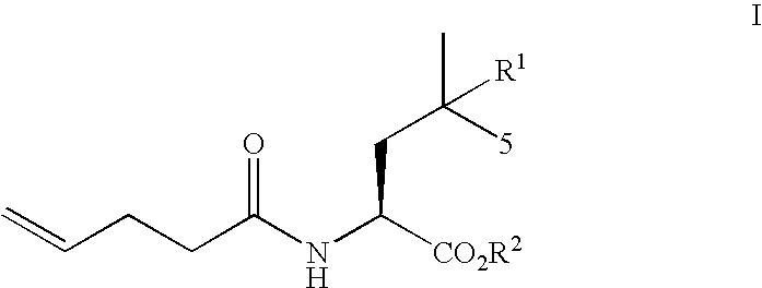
C=CCCC(NC([CO2R2])CC([5])([R1])C)=O
